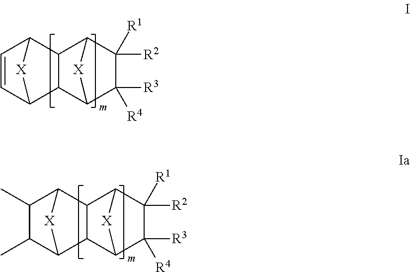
C1=CC2C3C(C1[X]2)C1C([R2])([R1])C([R3])([R4])C3[X]1.C1(C)C(C)C2C3C(C1[X]2)C1C([R2])([R1])C([R3])([R4])C3[X]1
